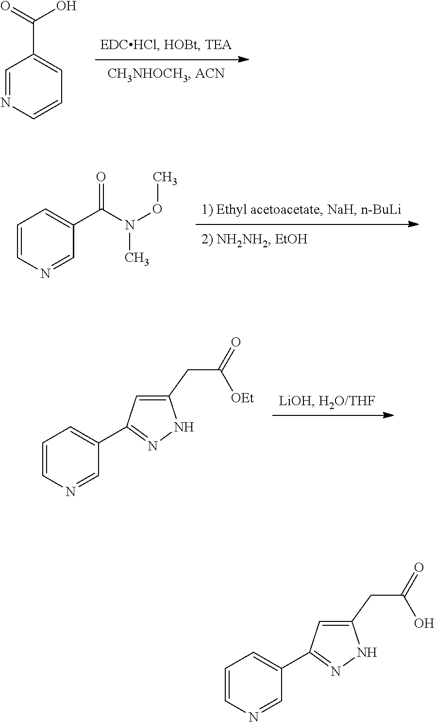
C1=NC=CC=C1C(=O)O.C1=CN=CC(C(N(OC)C)=O)=C1.C1=CN=CC(C2=NNC(CC(=O)[OEt])=C2)=C1.C1=CN=CC(C2=NNC(CC(=O)O)=C2)=C1
